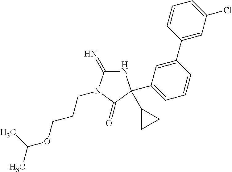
N1C(=N)N(CCCOC(C)C)C(=O)C1(C1CC1)C1=CC=CC(C2=CC(Cl)=CC=C2)=C1
